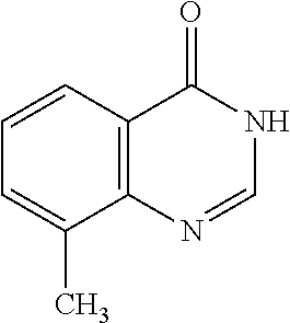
C1=CC=C(C)C2=C1C(=O)NC=N2
